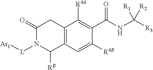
C12=C(C=C([R4B])C(C(NC([R1])([R3])[R2])=O)=C1[R4A])C([RE])N([L][Ar1])C(=O)C2
